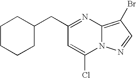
C1CCCC(CC2=NC3=C(Br)C=NN3C(Cl)=C2)C1
